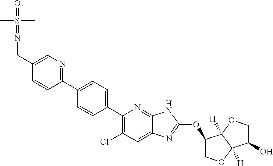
C1=CC(C2=CC=C(C3=C(Cl)C=C4C(=N3)NC(OC3COC5([H])C3([H])OCC5O)=N4)C=C2)=NC=C1CN=S(C)(C)=O
